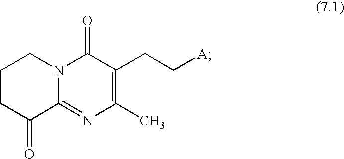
C1(CC[A])=C(C)N=C2N(C1=O)CCCC2=O
